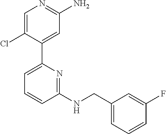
C1=C(Cl)C(C2=CC=CC(NCC3=CC=CC(F)=C3)=N2)=CC(N)=N1
